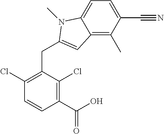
C1(C(O)=O)=C(Cl)C(CC2=CC3=C(C)C(C#N)=CC=C3N2C)=C(Cl)C=C1
